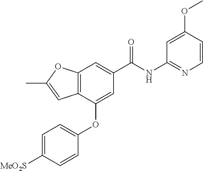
C12=C(C(OC3=CC=C([MeO2S])C=C3)=CC(C(NC3=NC=CC(OC)=C3)=O)=C1)C=C(C)O2
